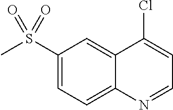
C1(S(C)(=O)=O)=CC=C2C(=C1)C(Cl)=CC=N2
